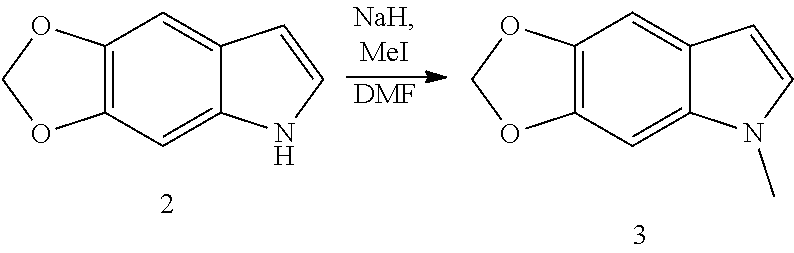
C12=C(C=C3C(=C1)C=CN3)OCO2.C12=C(C=C3C(=C1)C=CN3C)OCO2.[DMF]
